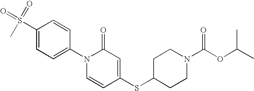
C1(S(=O)(C)=O)=CC=C(N2C=CC(SC3CCN(C(OC(C)C)=O)CC3)=CC2=O)C=C1
